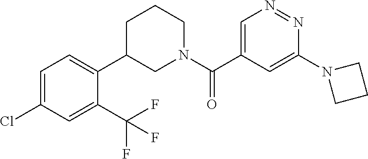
C1=C(C(N2CCCC(C3=CC=C(Cl)C=C3C(F)(F)F)C2)=O)C=C(N2CCC2)N=N1
